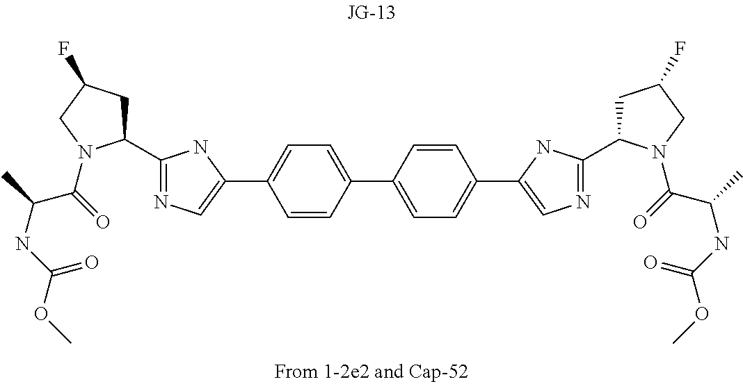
N1=C(C2CC(F)CN2C(=O)C(NC(=O)OC)C)NC(C2=CC=C(C3=CC=C(C4=CN=C(C5CC(F)CN5C(=O)C(NC(=O)OC)C)N4)C=C3)C=C2)=C1
